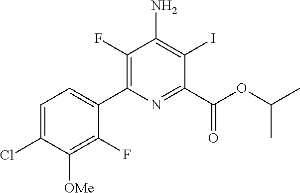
C1(F)=C(C2=CC=C(Cl)C([OMe])=C2F)N=C(C(OC(C)C)=O)C(I)=C1N
